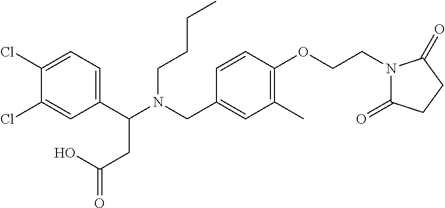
C1(C(N(CC2=CC(C)=C(OCCN3C(=O)CCC3=O)C=C2)CCCC)CC(=O)O)=CC=C(Cl)C(Cl)=C1
